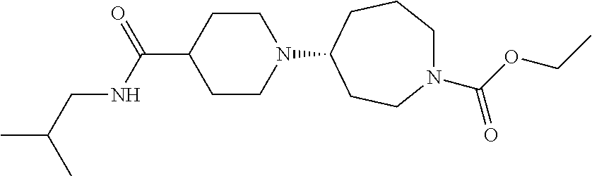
C1CN(C2CCN(C(OCC)=O)CCC2)CCC1C(=O)NCC(C)C
